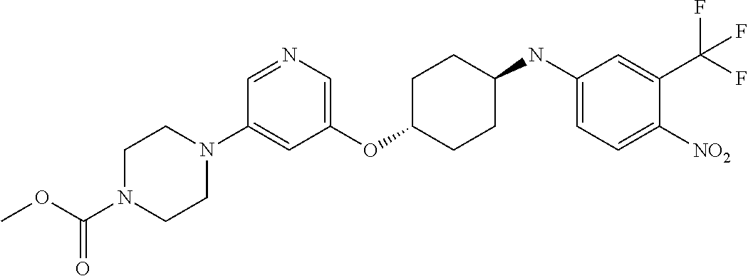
C1(OC2CCC(NC3=CC=C([NO2])C(C(F)(F)F)=C3)CC2)=CN=CC(N2CCN(C(OC)=O)CC2)=C1
